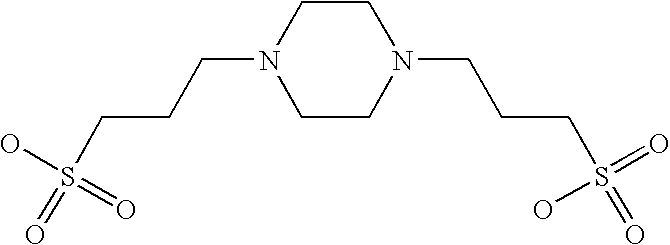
C1CN(CCCS(=O)(=O)O)CCN1CCCS(=O)(O)=O
